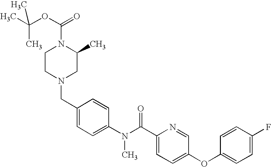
C1(CN2CC(C)N(C(OC(C)(C)C)=O)CC2)=CC=C(N(C(C2=CC=C(OC3=CC=C(F)C=C3)C=N2)=O)C)C=C1
